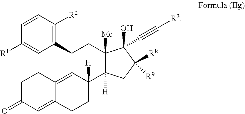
C1([R1])=CC(C2C3=C4C(=CC(=O)CC4)CCC3([H])C3([H])C([Me])(C2)C(O)(C#C[R3])C([R8])([R9])C3)=C([R2])C=C1
